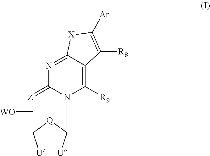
C1([R9])=C2C(=NC(=[Z])N1C([U])[Q]C([U])C[WO])[X]C([Ar])=C2[R8]
